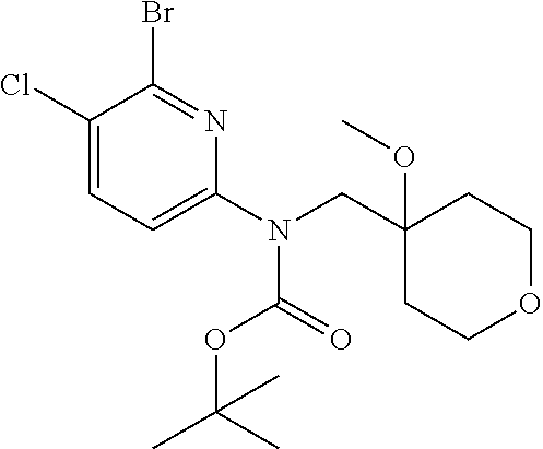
C1(Cl)=CC=C(N(CC2(OC)CCOCC2)C(=O)OC(C)(C)C)N=C1Br
